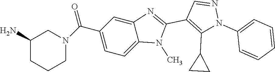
N1=CC(C2=NC3=CC(C(N4CC(N)CCC4)=O)=CC=C3N2C)=C(C2CC2)N1C1=CC=CC=C1
